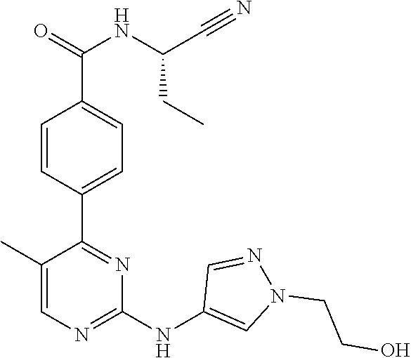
C1(C2=NC(NC3=CN(CCO)N=C3)=NC=C2C)=CC=C(C(=O)NC(C#N)CC)C=C1
